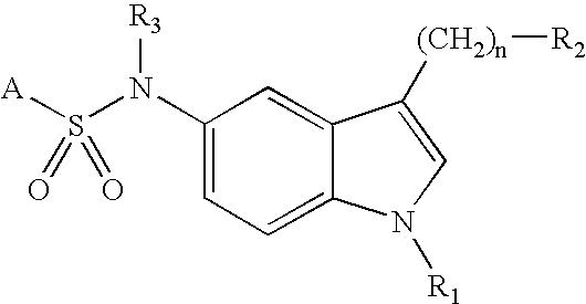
C1(N([R3])S([A])(=O)=O)=CC=C2C(=C1)C([(CH2)n][R2])=CN2[R1]
